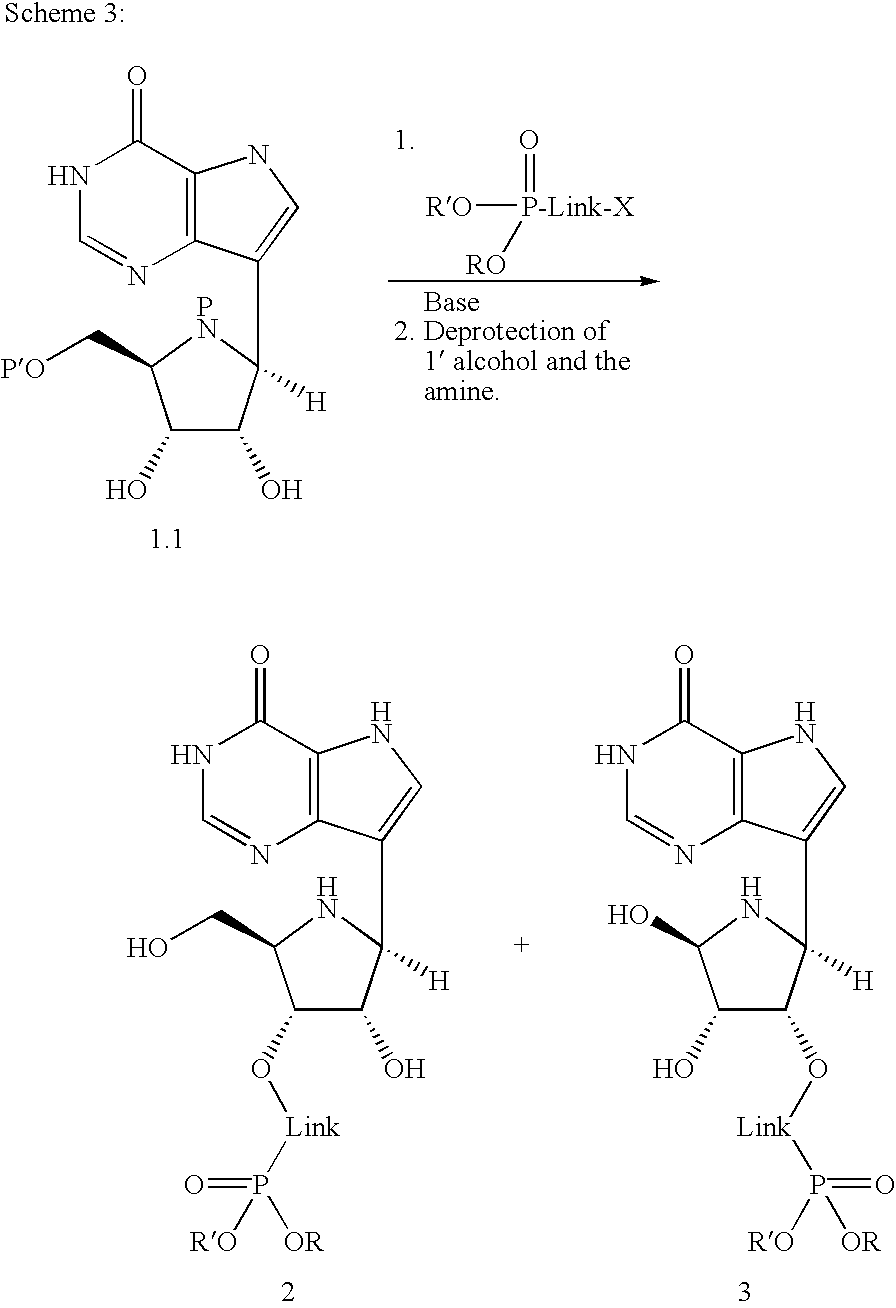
N1C=NC2=C(C1=O)NC=C2C1([H])C(O)C(O[Link]P([OR])(=O)[RO])C(CO)N1.N1C=NC2=C(C1=O)NC=C2C1([H])C(O[Link]P([RO])(=O)[OR])C(O)C(O)N1.[RO][P-Link-X](=O)[RO].N1C=NC2=C(C1=O)NC=C2C1([H])C(O)C(O)C(C[PO])[PN]1
